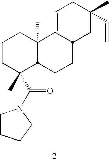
C1CC(C(=O)N2CCCC2)(C)C2C(C)(C1)C1=CCC(C)(C=C)CC1CC2
